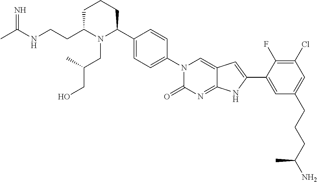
C1C(CCNC(C)=N)N(CC(CO)C)C(C2=CC=C(N3C(=O)N=C4C(=C3)C=C(C3=CC(CCCC(N)C)=CC(Cl)=C3F)N4)C=C2)CC1
